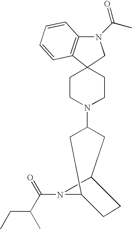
C12(CCN(C3CC4CCC(C3)N4C(C(CC)C)=O)CC1)C1=C(N(C(C)=O)C2)C=CC=C1
